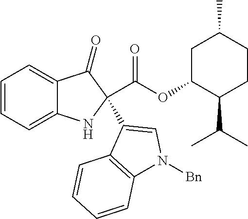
C1=CC=C2C(=C1)C(=O)C(C(=O)OC1CC(C)CCC1C(C)C)(C1=CN([Bn])C3=C1C=CC=C3)N2
